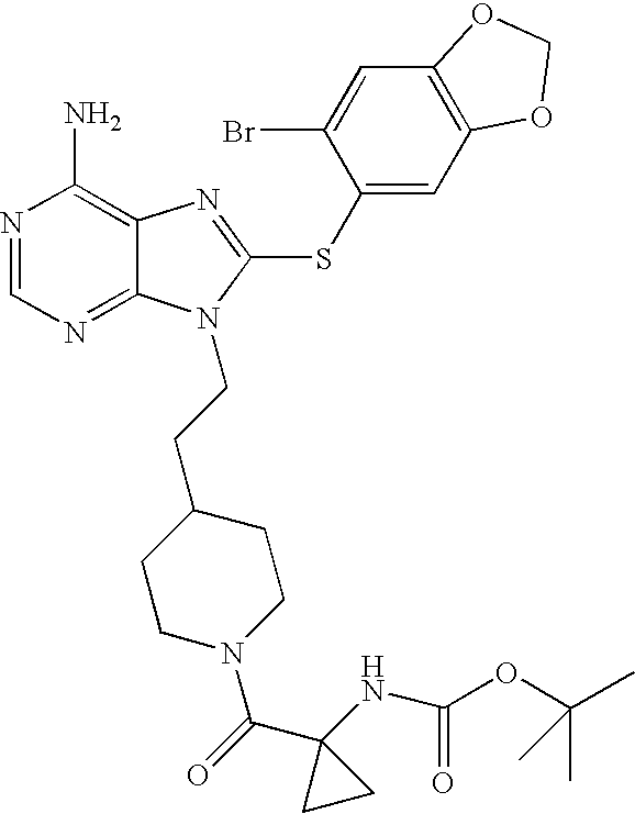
N1=CN=C2C(=C1N)N=C(SC1=CC3=C(C=C1Br)OCO3)N2CCC1CCN(C(=O)C2(NC(OC(C)(C)C)=O)CC2)CC1
